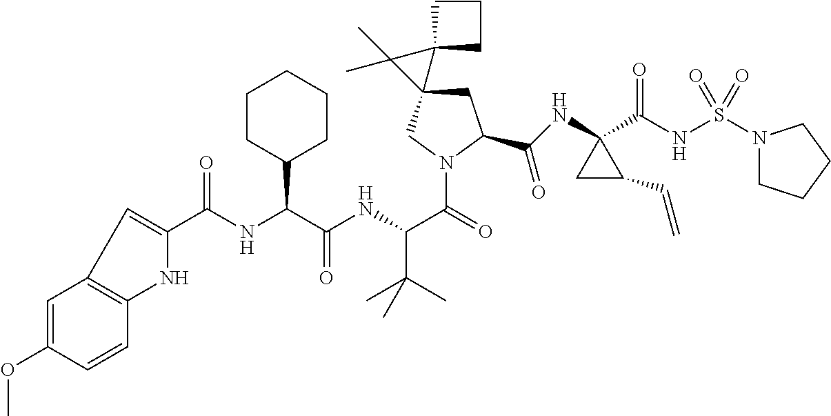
C1(C(=O)NC(C(NC(C(=O)N2CC3(CC2C(NC2(C(NS(N4CCCC4)(=O)=O)=O)CC2C=C)=O)C2(C3(C)C)CCC2)C(C)(C)C)=O)C2CCCCC2)=CC2=C(N1)C=CC(OC)=C2
